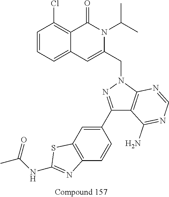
C1=CC=C2C(=C1Cl)C(=O)N(C(C)C)C(CN1N=C(C3=CC4=C(C=C3)N=C(NC(C)=O)S4)C3=C1N=CN=C3N)=C2
